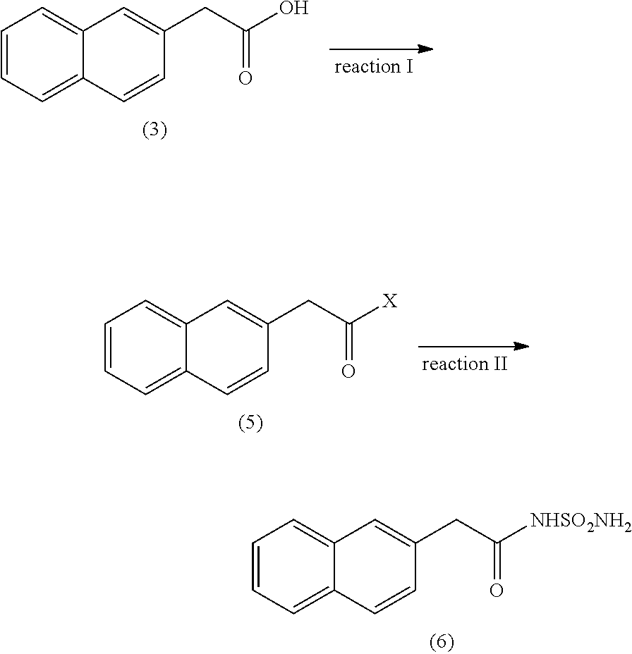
C1=CC=C2C(=C1)C=C(CC(O)=O)C=C2.C1=CC=C2C(=C1)C=C(CC([X])=O)C=C2.C1=CC=C2C(=C1)C=C(CC([NHSO2NH2])=O)C=C2
